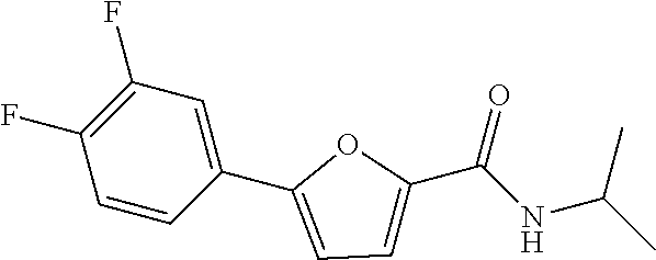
C1(F)=C(F)C=CC(C2=CC=C(C(NC(C)C)=O)O2)=C1
